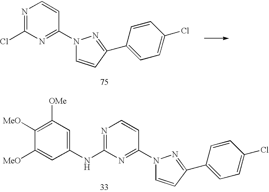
N1=C(Cl)N=C(N2C=CC(C3=CC=C(Cl)C=C3)=N2)C=C1.N1=C(NC2=CC([OMe])=C([MeO])C([MeO])=C2)N=C(N2C=CC(C3=CC=C(Cl)C=C3)=N2)C=C1
